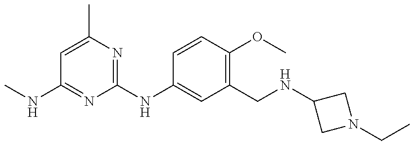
CNC1=NC(NC2=CC(CNC3CN(CC)C3)=C(OC)C=C2)=NC(C)=C1
